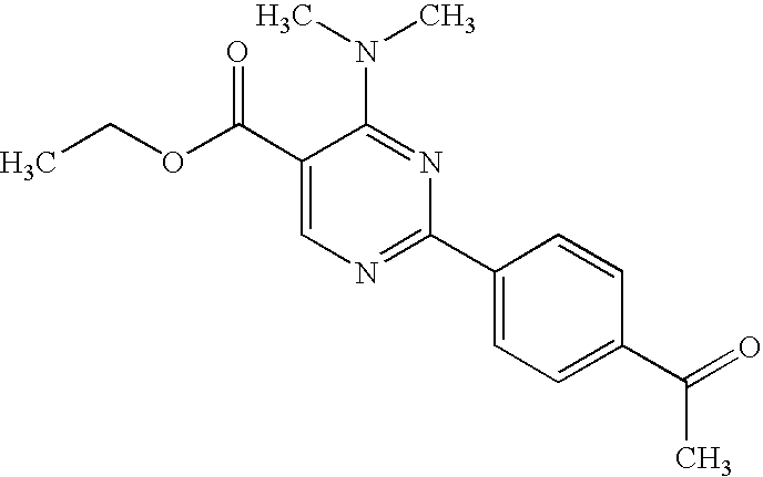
C1(C(OCC)=O)=CN=C(C2=CC=C(C(C)=O)C=C2)N=C1N(C)C
